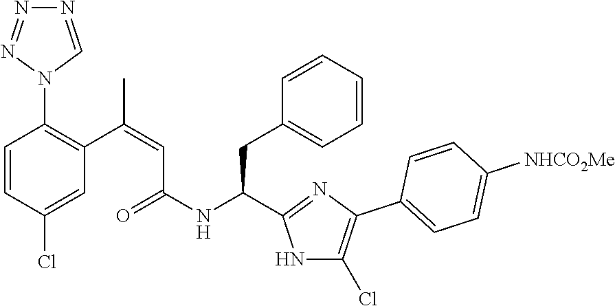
C1=CC(Cl)=CC(C(=CC(NC(CC2=CC=CC=C2)C2=NC(C3=CC=C([NHCO2Me])C=C3)=C(Cl)N2)=O)C)=C1N1C=NN=N1
